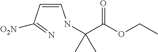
C(=CC(=N)[O2N])NC(C(OCC)=O)(C)C
